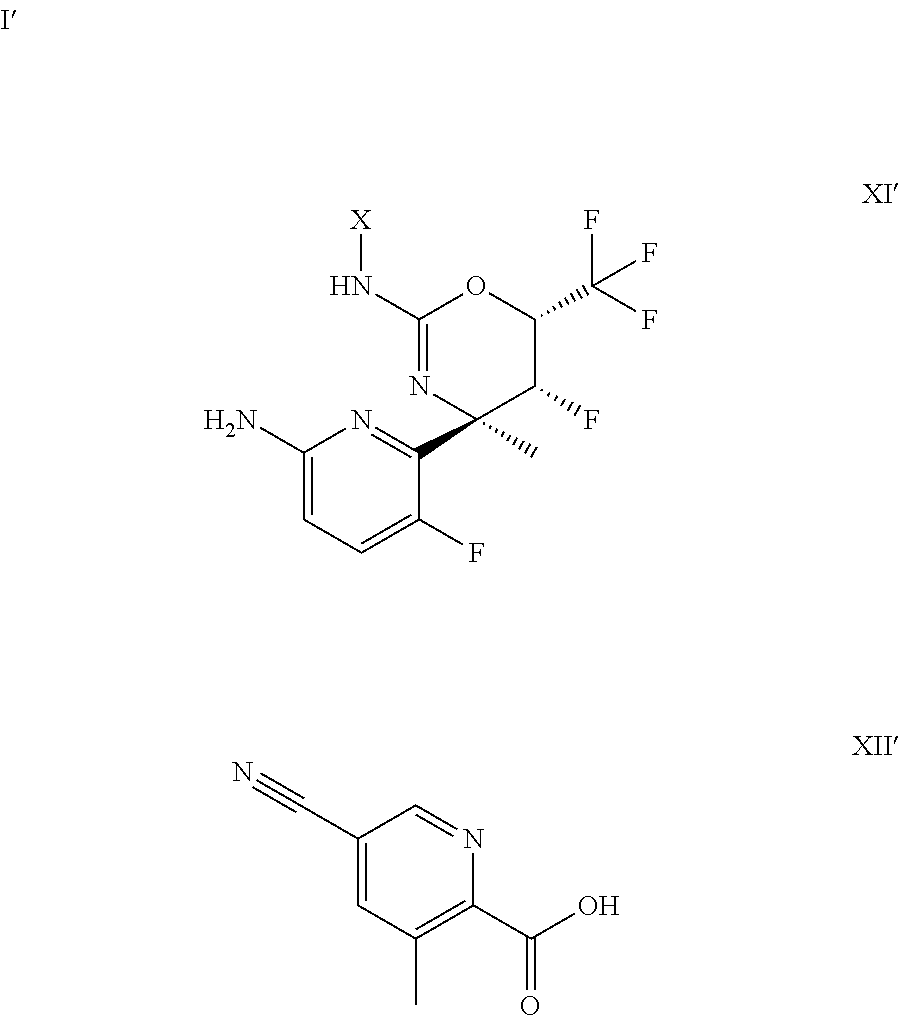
C1(N[X])=NC(C2=NC(N)=CC=C2F)(C)C(F)C(C(F)(F)F)O1.OC(C1=C(C)C=C(C#N)C=N1)=O
